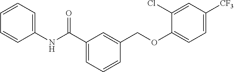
C1(C(NC2=CC=CC=C2)=O)=CC=CC(COC2=CC=C([CF3])C=C2Cl)=C1
